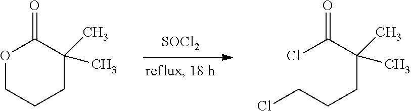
[SOCl2].O1CCCC(C)(C)C1=O.ClC(C(CCCCl)(C)C)=O
